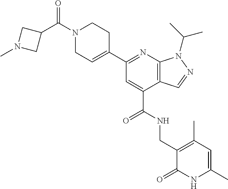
N1=C(C2=CCN(C(=O)C3CN(C)C3)CC2)C=C(C(NCC2=C(C)C=C(C)NC2=O)=O)C2=C1N(C(C)C)N=C2
